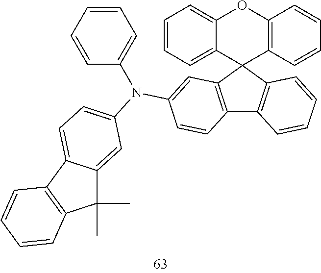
C12=C(C3(C4=C1C=CC=C4)C1=C(OC4=CC=CC=C34)C=CC=C1)C=C(N(C1=CC=CC=C1)C1=CC=C3C(=C1)C(C)(C)C1=C3C=CC=C1)C=C2
